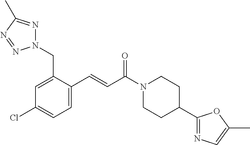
N1(CC2=CC(Cl)=CC=C2C=CC(N2CCC(C3=NC=C(C)O3)CC2)=O)N=C(C)N=N1
